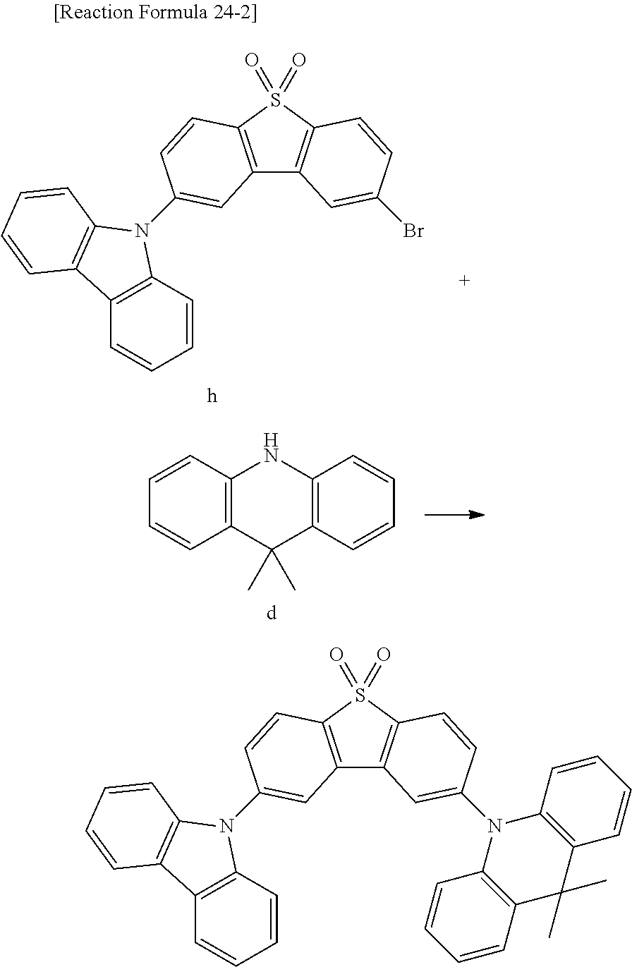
C12=C(S(=O)(=O)C3=C1C=C(Br)C=C3)C=CC(N1C3=C(C=CC=C3)C3=C1C=CC=C3)=C2.C12=C(C(C)(C)C3=C(N1)C=CC=C3)C=CC=C2.C12=C(S(=O)(=O)C3=C1C=C(N1C4=C(C(C)(C)C5=C1C=CC=C5)C=CC=C4)C=C3)C=CC(N1C3=C(C=CC=C3)C3=C1C=CC=C3)=C2
